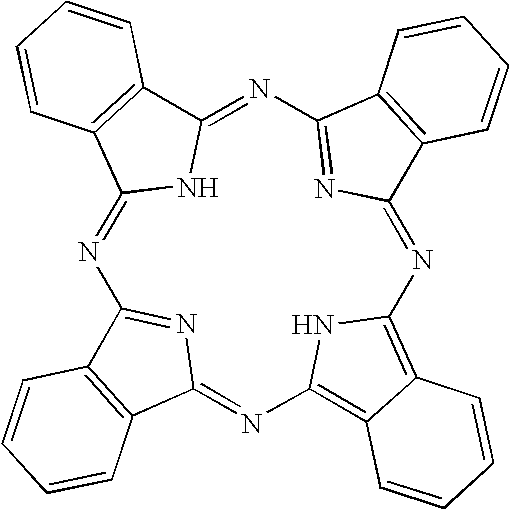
N1=C2NC(=NC3=NC(=NC4=C5C(=C(N4)N=C4N=C1C1=C4C=CC=C1)C=CC=C5)C1=C3C=CC=C1)C1=C2C=CC=C1
